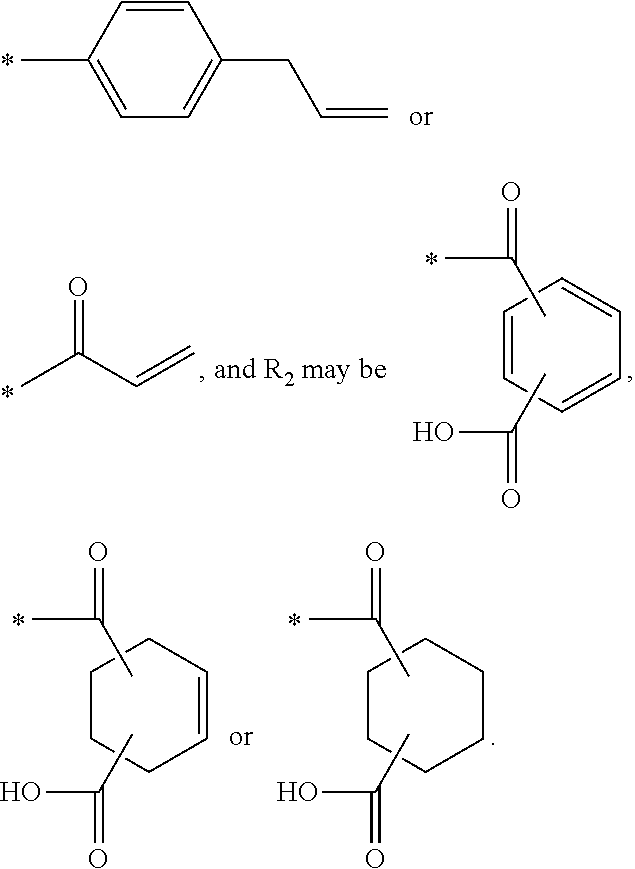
C1=CC(C)=CC=C1CC=C.O=C(C=C)C.C1=CC=CC=C1.CC(C)=O.CC(O)=O.C1=CCCCC1.CC(C)=O.CC(O)=O.C1CCCCC1.CC(C)=O.CC(O)=O
